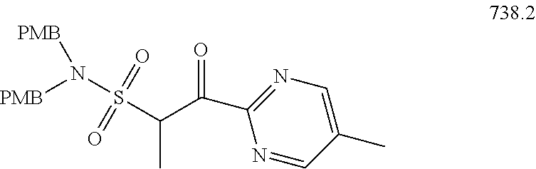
[PMB]N(S(C(C(=O)C1=NC=C(C)C=N1)C)(=O)=O)[PMB]
